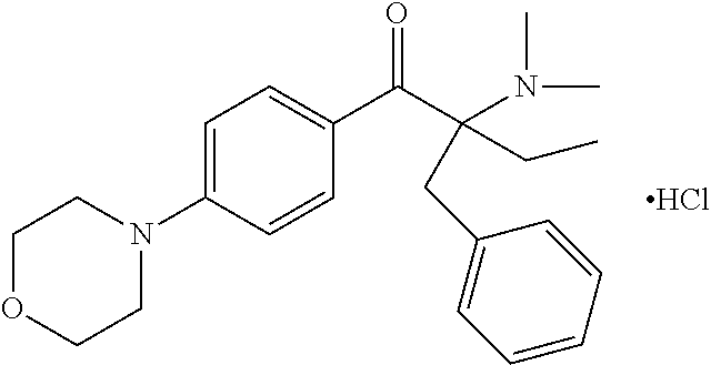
C1=C(N2CCOCC2)C=CC(C(C(CC)(N(C)C)CC2=CC=CC=C2)=O)=C1.Cl
